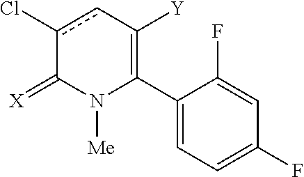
C1(C2=C([Y])cc(Cl)C(=[X])N2[Me])=CC=C(F)C=C1F
